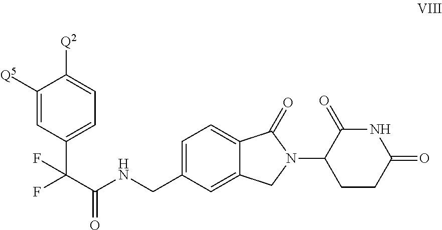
C1=C(CNC(C(F)(C2=CC=C([Q2])C([Q5])=C2)F)=O)C=C2C(=C1)C(=O)N(C1CCC(=O)NC1=O)C2
